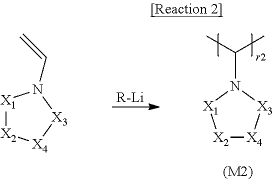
[R-Li].[X2]1[X4][X3]N(C(C)C)[X1]1.[(M2)].[X1]1[X2][X4][X3]N1C=C
